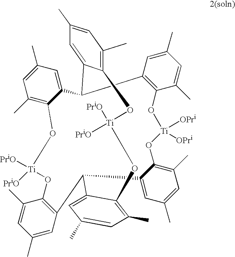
C1(C)=C2C(=CC(C)=C1)C1C3=C(C(C)=CC(C)=C3)O[Ti]([OPri])([OPri])OC3=C(C)C=C(C)C=C3C(C3=C(C(C)=CC(C)=C3)O[Ti]([PriO])([PriO])O2)C2=CC(C)=CC(C)=C2O[Ti]([PriO])([PriO])OC2=C(C)C=C(C)C=C12
